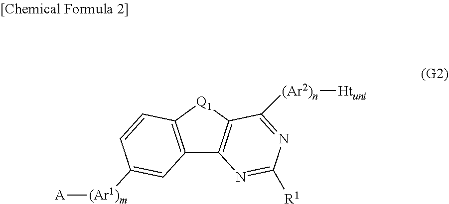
C12=C([Q1]C3=C1N=C([R1])N=C3[(Ar2)n][Htuni])C=CC([(Ar1)m][A])=C2
